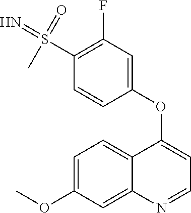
C12=CC=C(OC)C=C1N=CC=C2OC1=CC(F)=C(S(=N)(=O)C)C=C1
